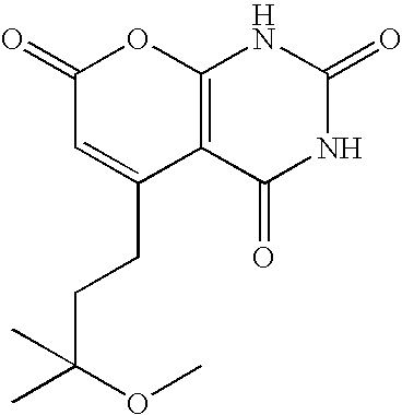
C1(=O)C=C(CCC(C)(C)OC)C2=C(O1)NC(=O)NC2=O
